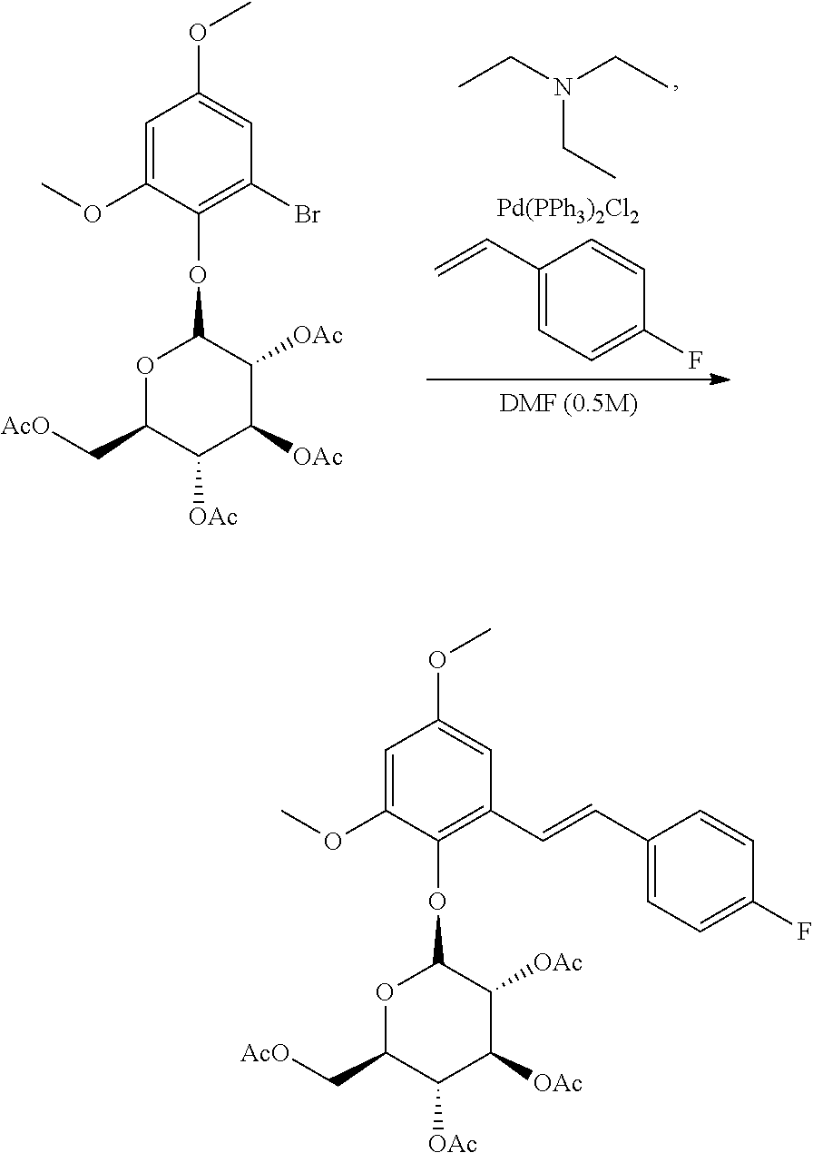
C1=C(OC)C(OC2OC(C[AcO])C([OAc])C([OAc])C2[OAc])=C(C=CC2=CC=C(F)C=C2)C=C1OC.C1=C(OC)C(OC2OC(C[AcO])C([OAc])C([OAc])C2[OAc])=C(Br)C=C1OC.CCN(CC)CC.[Pd(PPh3)2Cl2].C1(C=C)=CC=C(F)C=C1
